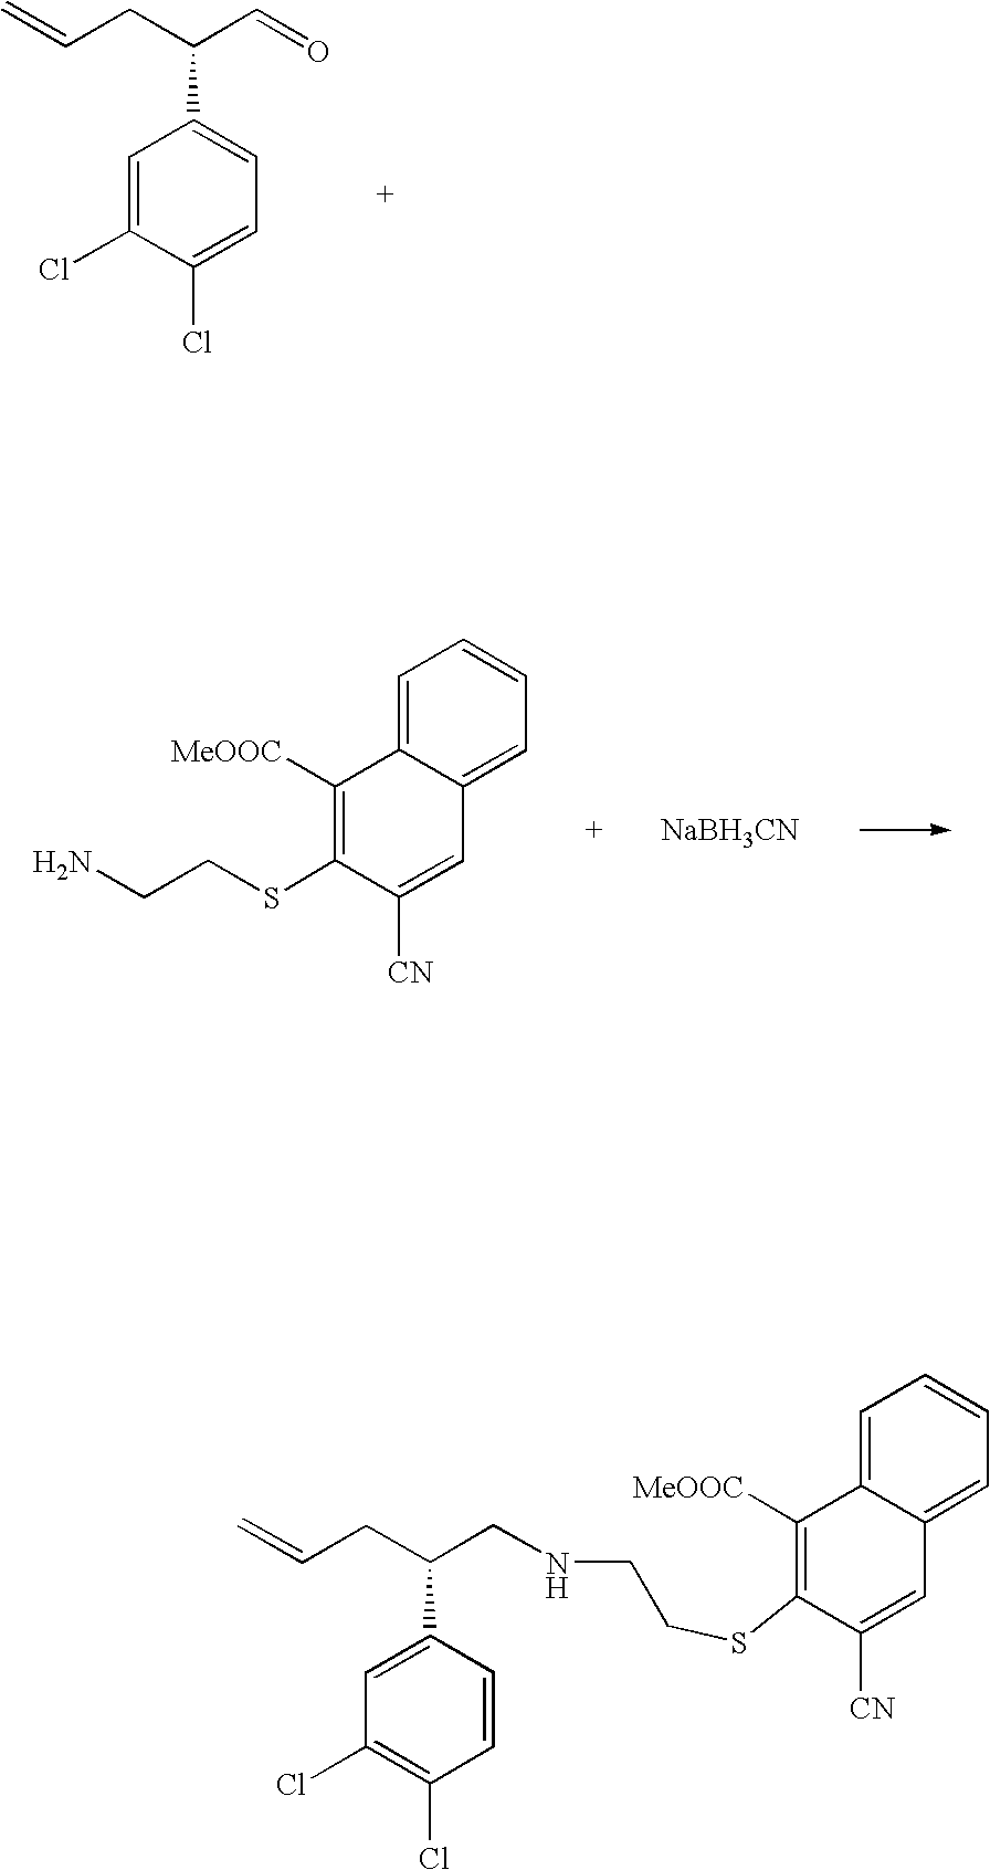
C=CCC(C=O)C1=CC=C(Cl)C(Cl)=C1.C1=C2C(=CC=C1)C=C([CN])C(SCCN)=C2[MeOOC].[NaBH3CN].C1=C2C(=CC=C1)C=C([CN])C(SCCNCC(CC=C)C1=CC(Cl)=C(Cl)C=C1)=C2[MeOOC]
